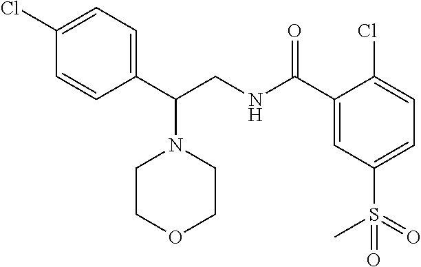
C1(C(CNC(C2=CC(S(=O)(C)=O)=CC=C2Cl)=O)N2CCOCC2)=CC=C(Cl)C=C1
